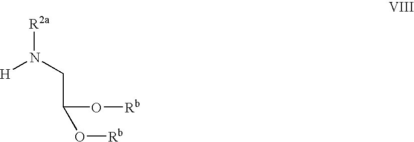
[R2a]N(CC(O[Rb])O[Rb])[H]
